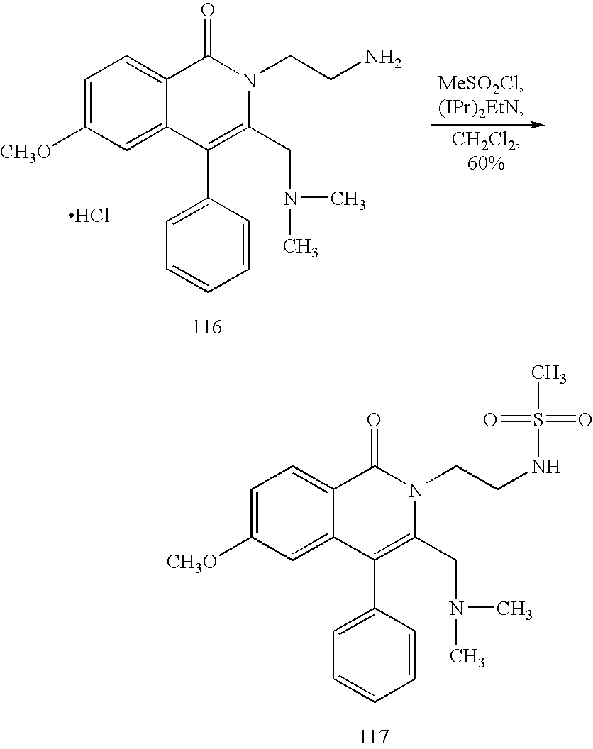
C1=C([CH3O])C=C2C(=C1)C(=O)N(CCN)C(CN(C)C)=C2C1=CC=CC=C1.Cl.C1=C([CH3O])C=C2C(=C1)C(=O)N(CCNS(=O)(=O)C)C(CN(C)C)=C2C1=CC=CC=C1
